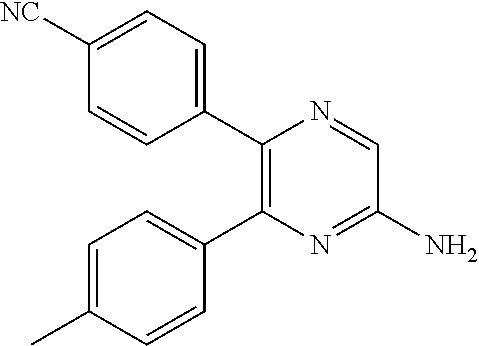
C1(C2=C(C3=CC=C(C)C=C3)N=C(N)C=N2)=CC=C([NC])C=C1
